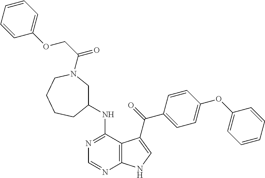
C1=CC=CC(OC2=CC=C(C(=O)C3=CNC4=C3C(NC3CN(C(COC5=CC=CC=C5)=O)CCCC3)=NC=N4)C=C2)=C1
